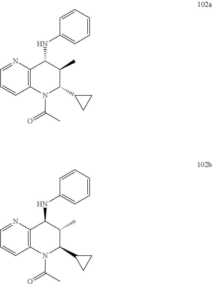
C12=C(C(NC3=CC=CC=C3)C(C)C(C3CC3)N1C(C)=O)N=CC=C2.C12=C(C(NC3=CC=CC=C3)C(C)C(C3CC3)N1C(C)=O)N=CC=C2
